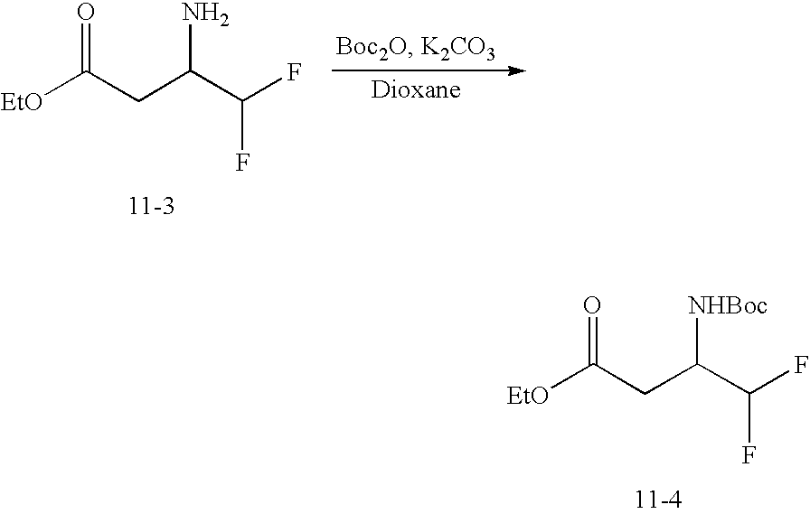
O=C(CC(C(F)F)[NHBoc])[EtO].O=C(CC(C(F)F)N)[EtO]
